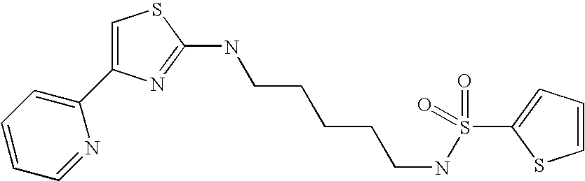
C1=C(C2=CC=CC=N2)N=C(NCCCCCNS(C2=CC=CS2)(=O)=O)S1
